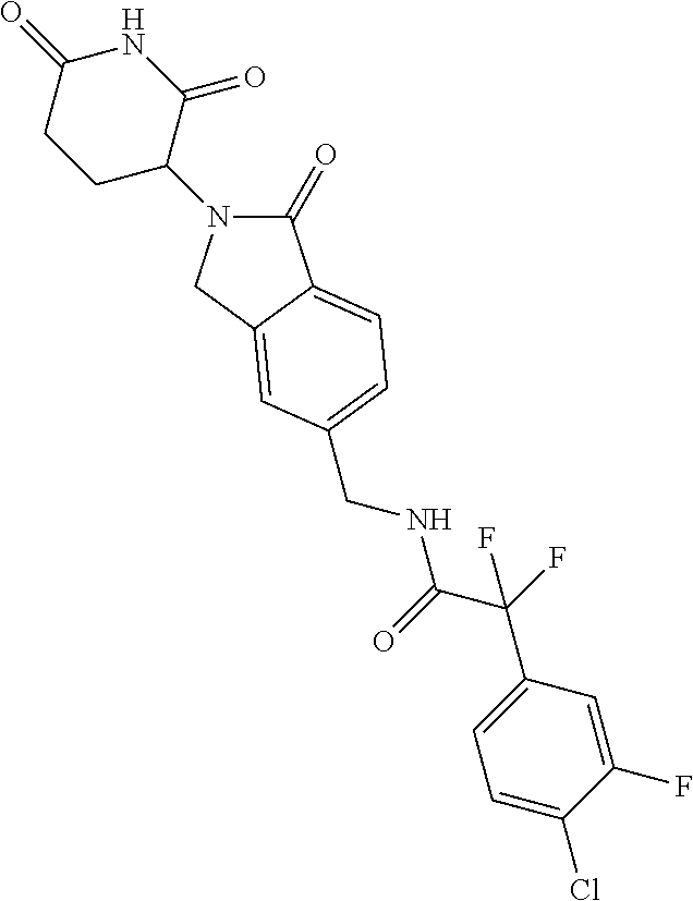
C1(=O)N(C2C(=O)NC(=O)CC2)CC2=CC(CNC(=O)C(C3=CC=C(Cl)C(F)=C3)(F)F)=CC=C12
